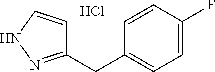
C1(CC2=CC=C(F)C=C2)=NNC=C1.Cl
